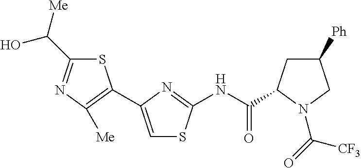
N(C(=O)C1CC([Ph])CN1C([CF3])=O)C1=NC(C2=C([Me])N=C(C(O)[Me])S2)=CS1
